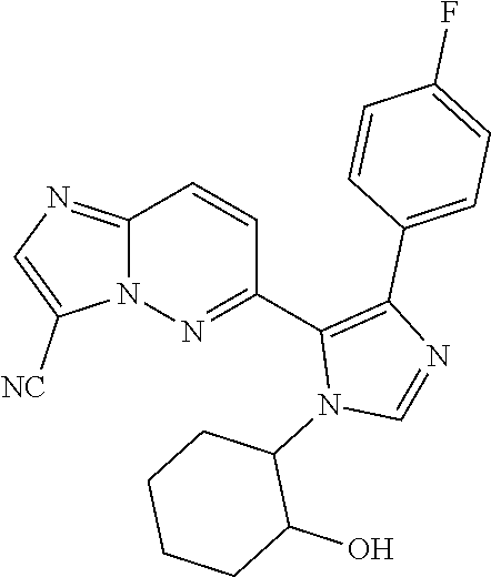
C12=NC=C([NC])N1N=C(C1=C(C3=CC=C(F)C=C3)N=CN1C1CCCCC1O)C=C2
